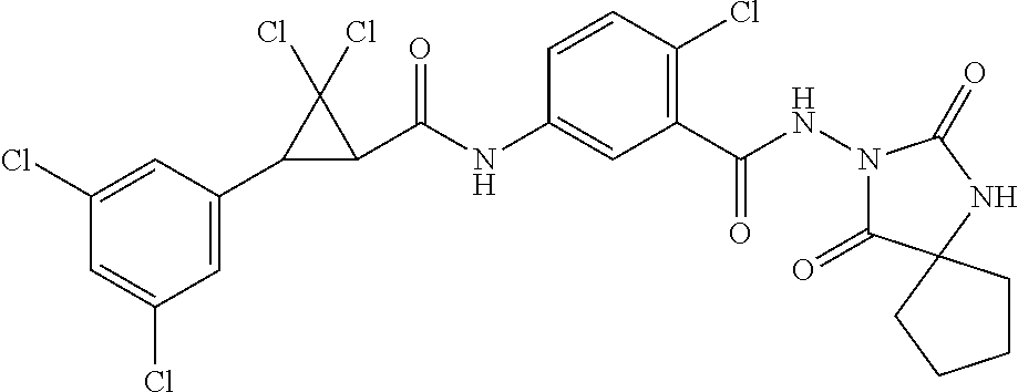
C1(Cl)=CC(C2C(C(NC3=CC(C(=O)NN4C(=O)C5(NC4=O)CCCC5)=C(Cl)C=C3)=O)C2(Cl)Cl)=CC(Cl)=C1
